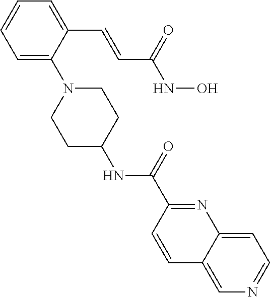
C1=C(N2CCC(NC(C3=NC4=CC=NC=C4C=C3)=O)CC2)C(C=CC(NO)=O)=CC=C1
